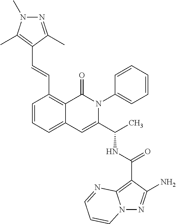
N12N=C(N)C(C(NC(C3=CC4=CC=CC(C=CC5=C(C)N(C)N=C5C)=C4C(=O)N3C3=CC=CC=C3)C)=O)=C1N=CC=C2
